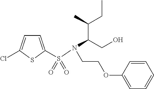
C1=C(S(N(C(CO)C(C)CC)CCOC2=CC=CC=C2)(=O)=O)SC(Cl)=C1
